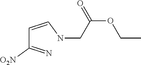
C(C(=N)[O2N])=CNCC(OCC)=O
